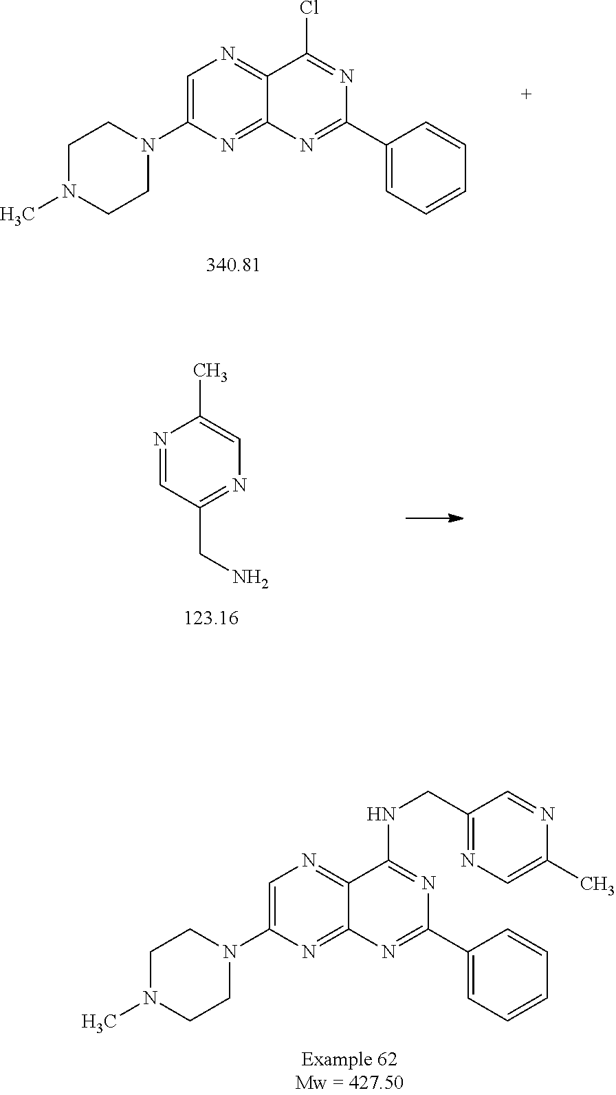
C1N(C)CCN(C2=CN=C3C(=N2)N=C(C2=CC=CC=C2)N=C3Cl)C1.C1=NC(C)=CN=C1CN.C1N(C)CCN(C2=CN=C3C(=N2)N=C(C2=CC=CC=C2)N=C3NCC2=NC=C(C)N=C2)C1
